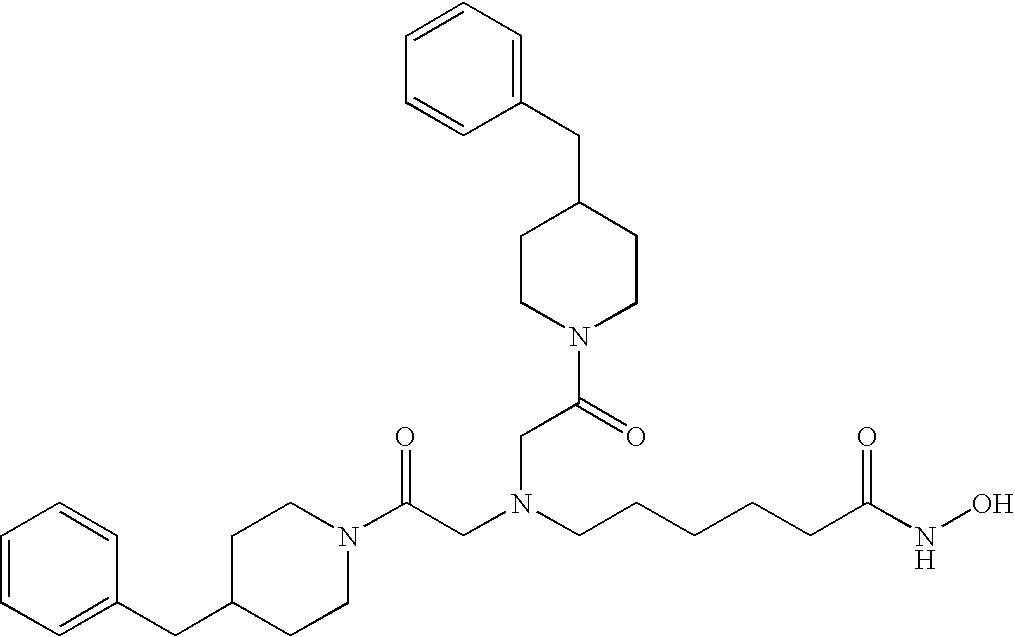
C1=CC=C(CC2CCN(C(CN(CCCCCC(NO)=O)CC(N3CCC(CC4=CC=CC=C4)CC3)=O)=O)CC2)C=C1
